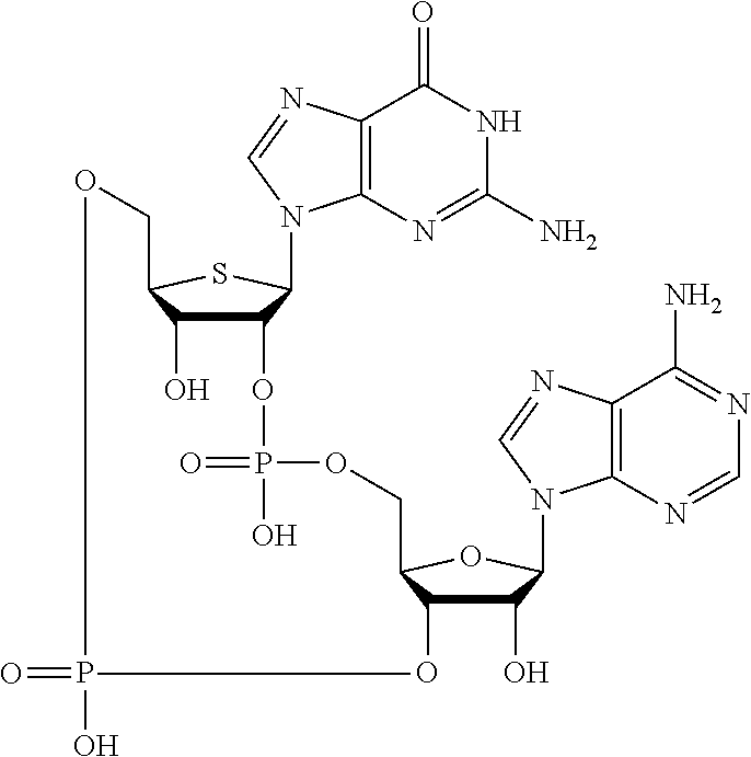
C12=C(N=C(N)NC1=O)N(C1C(OP(=O)(O)OCC3C(O)C(O)C(N4C5=C(C(N)=NC=N5)N=C4)O3)C(O)C(CO)S1)C=N2.O=PO
